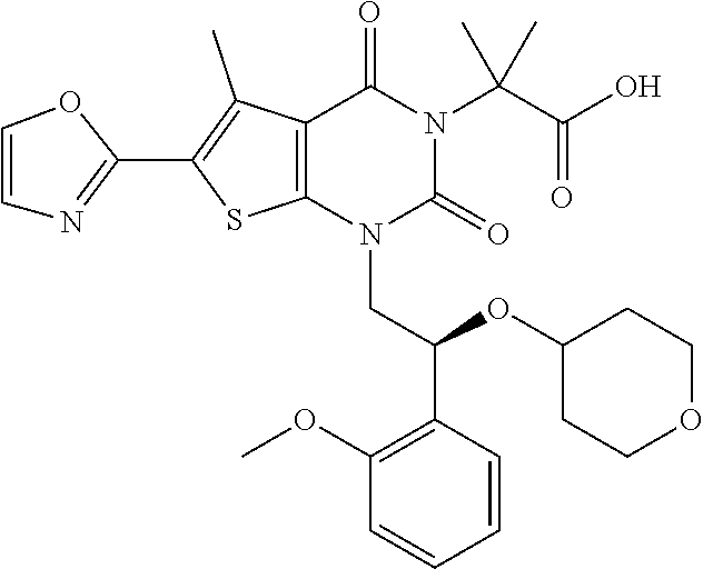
C12=C(N(CC(OC3CCOCC3)C3=C(OC)C=CC=C3)C(=O)N(C(C(=O)O)(C)C)C1=O)SC(C1=NC=CO1)=C2C
